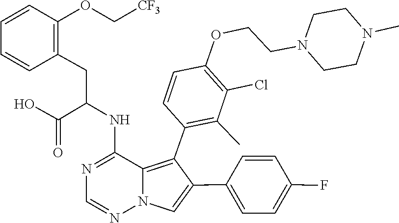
C1=NN2C(=C(C3=C(C)C(Cl)=C(OCCN4CCN(C)CC4)C=C3)C(C3=CC=C(F)C=C3)=C2)C(NC(CC2=C(OC[CF3])C=CC=C2)C(O)=O)=N1
